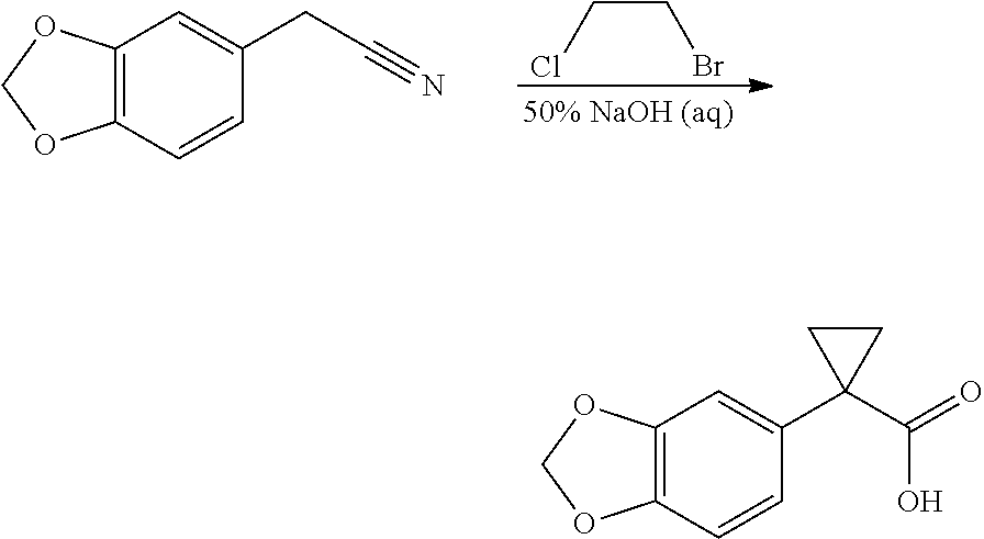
C(CBr)Cl.C12=C(C=CC(CC#N)=C1)OCO2.C12=C(C=CC(C3(C(=O)O)CC3)=C1)OCO2
